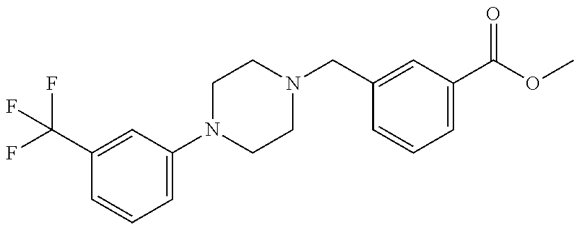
C1(C(F)(F)F)=CC(N2CCN(CC3=CC(C(OC)=O)=CC=C3)CC2)=CC=C1
